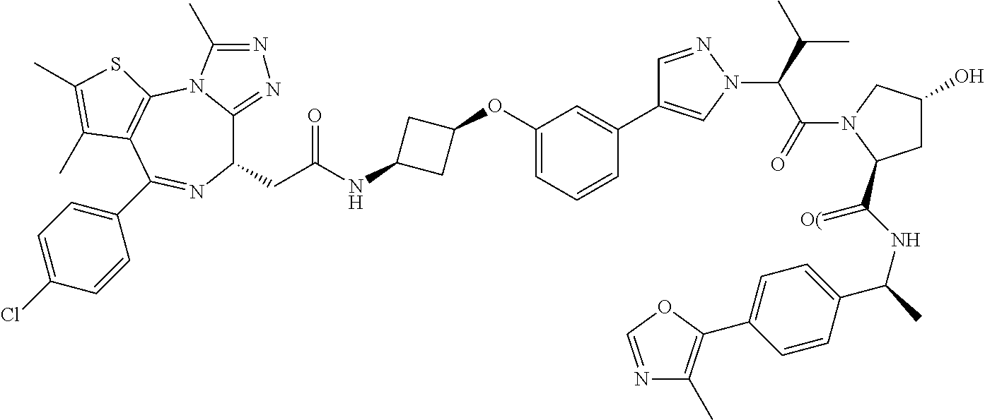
C1(CC(NC2CC(OC3=CC=CC(C4=CN(C(C(N5C(C(NC(C)C6=CC=C(C7=C(C)N=CO7)C=C6)=[O(])CC(O)C5)=O)C(C)C)N=C4)=C3)C2)=O)C2=NN=C(C)N2C2=C(C(C3=CC=C(Cl)C=C3)=N1)C(C)=C(C)S2
